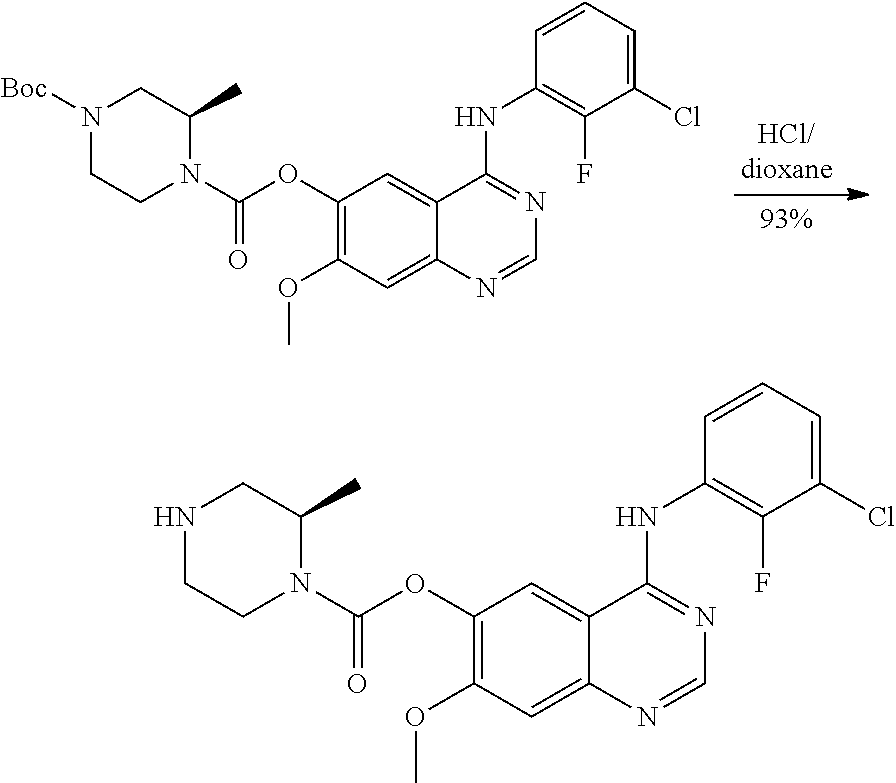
C1(OC(N2C(C)CN([Boc])CC2)=O)=C(OC)C=C2C(=C1)C(NC1=C(F)C(Cl)=CC=C1)=NC=N2.C1(OC(N2C(C)CNCC2)=O)=C(OC)C=C2C(=C1)C(NC1=C(F)C(Cl)=CC=C1)=NC=N2
